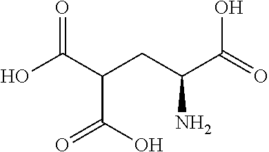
C(CC(C(=O)O)N)(C(O)=O)C(O)=O
